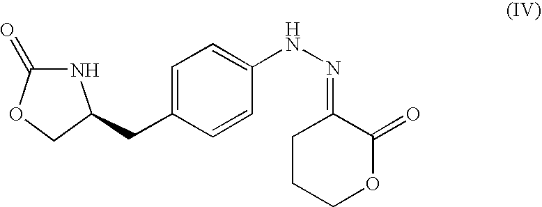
C1CCOC(=O)C1=NNC1=CC=C(CC2NC(=O)OC2)C=C1
